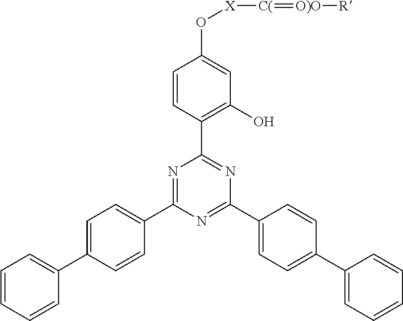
C1=CC=CC(C2=CC=C(C3=NC(C4=C(O)C=C(O[X][C(]=[O)O][R])C=C4)=NC(C4=CC=C(C5=CC=CC=C5)C=C4)=N3)C=C2)=C1
